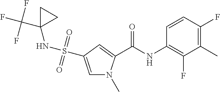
C1=CC(F)=C(C)C(F)=C1NC(C1=CC(S(NC2(C(F)(F)F)CC2)(=O)=O)=CN1C)=O
